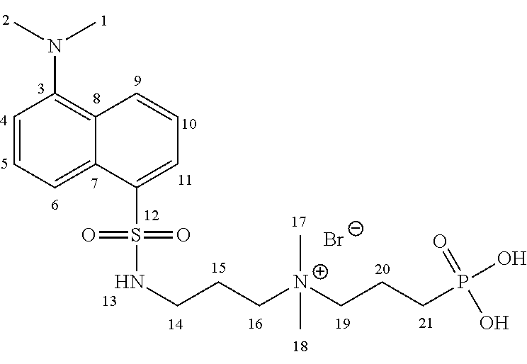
C1=CC=C2C(=C1N(C)C)C=CC=C2S(NCCC[N+](C)(C)CCCP(O)(=O)O)(=O)=O.[Br-]
